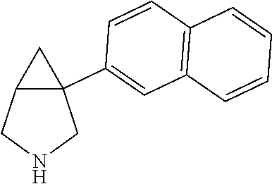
C12=C(C=CC(C34C(CNC3)C4)=C1)C=CC=C2
